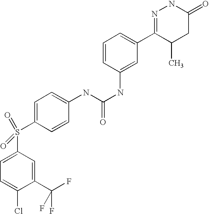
N(C(NC1=CC(C2=NNC(=O)CC2C)=CC=C1)=O)C1=CC=C(S(C2=CC=C(Cl)C(C(F)(F)F)=C2)(=O)=O)C=C1
